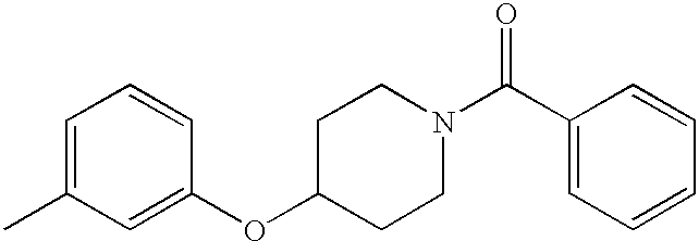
C1=C(C)C=C(OC2CCN(C(=O)C3=CC=CC=C3)CC2)C=C1
